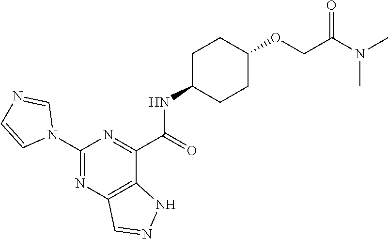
C1(N2C=NC=C2)=NC2=C(C(C(=O)NC3CCC(OCC(N(C)C)=O)CC3)=N1)NN=C2
